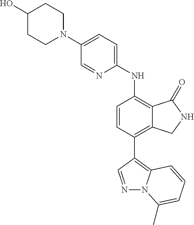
C1(N2CCC(O)CC2)=CC=C(NC2=C3C(=C(C4=C5N(N=C4)C(C)=CC=C5)C=C2)CNC3=O)N=C1
